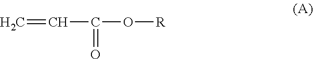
C=CC(O[R])=O
